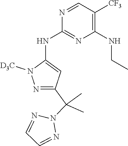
C1(C(N2N=CC=N2)(C)C)=NN([D3C])C(NC2=NC(NCC)=C([CF3])C=N2)=C1
